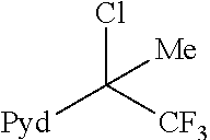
ClC([CF3])([Pyd])[Me]
